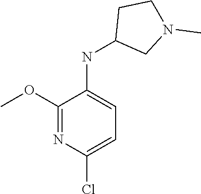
C1(NC2=CC=C(Cl)N=C2OC)CN(C)CC1
